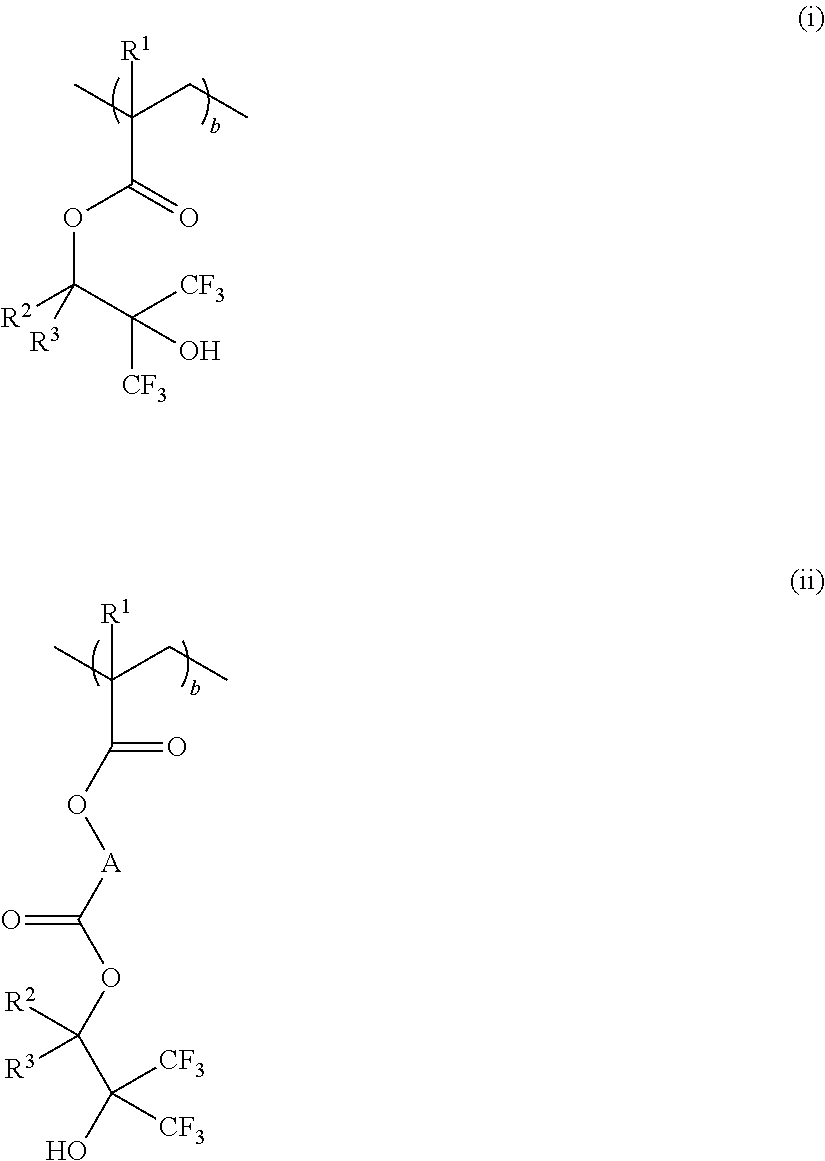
CC(CC)(C(=O)OC([R2])(C([CF3])([CF3])O)[R3])[R1].CC(CC)(C(=O)O[A]C(OC(C(O)([CF3])[CF3])([R2])[R3])=O)[R1]
